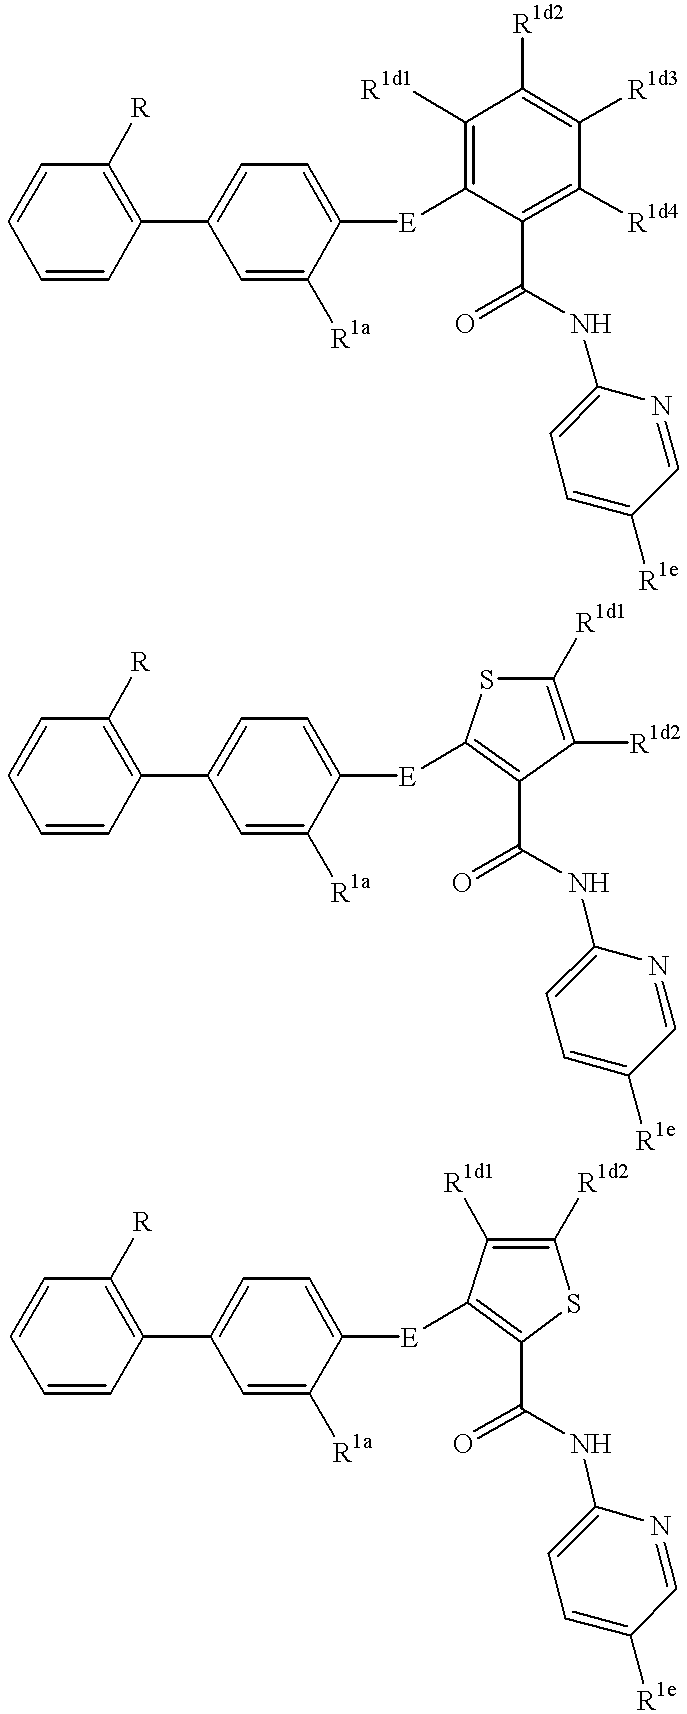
C1=CC=CC(C2=CC=C([E]C3=C([R1d1])C([R1d2])=C([R1d3])C([R1d4])=C3C(=O)NC3=CC=C([R1e])C=N3)C([R1a])=C2)=C1[R].C1=CC=CC(C2=CC=C([E]C3=C(C(=O)NC4=CC=C([R1e])C=N4)C([R1d2])=C([R1d1])S3)C([R1a])=C2)=C1[R].C1=CC=CC(C2=CC=C([E]C3=C(C(=O)NC4=CC=C([R1e])C=N4)SC([R1d2])=C3[R1d1])C([R1a])=C2)=C1[R]
